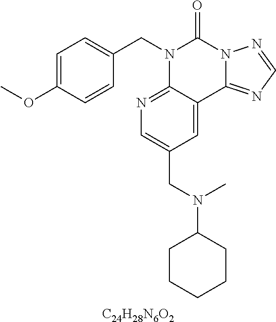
[C24H28N6O2].C1=C(OC)C=CC(CN2C3=NC=C(CN(C4CCCCC4)C)C=C3C3=NC=NN3C2=O)=C1
